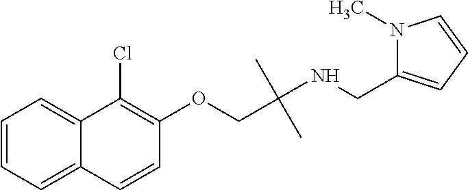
C1=CC=C2C(=C1)C(Cl)=C(OCC(NCC1=CC=CN1C)(C)C)C=C2
